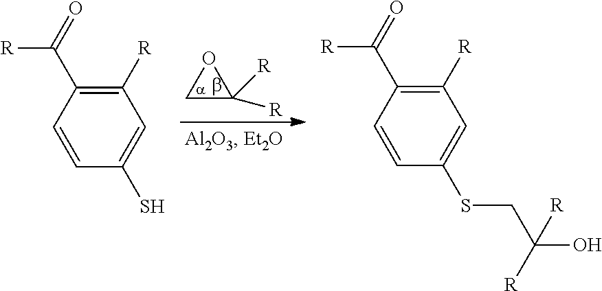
C1([R])=C(C(=O)[R])C=CC(SCC(O)([R])[R])=C1.C1([R])=C(C(=O)[R])C=CC(S)=C1.C1C([R])([R])O1
